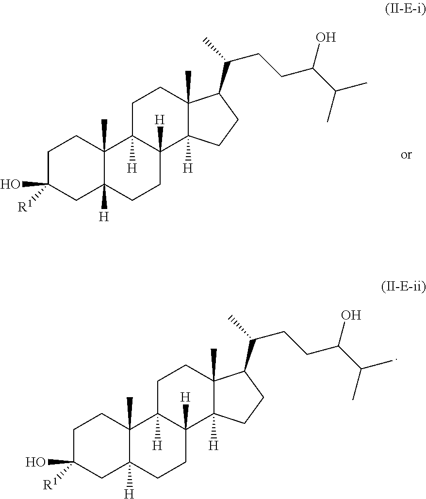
C12(C)C([H])(CC(O)([R1])CC1)CCC1([H])C2([H])CCC2(C)C1([H])CCC2C(CCC(C(C)C)O)C.C12(C)C([H])(CC(O)([R1])CC1)CCC1([H])C2([H])CCC2(C)C1([H])CCC2C(CCC(C(C)C)O)C
